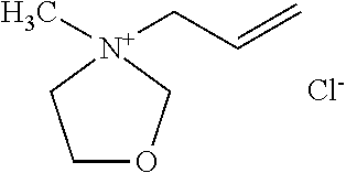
C1OC[N+](CC=C)(C)C1.[Cl-]
